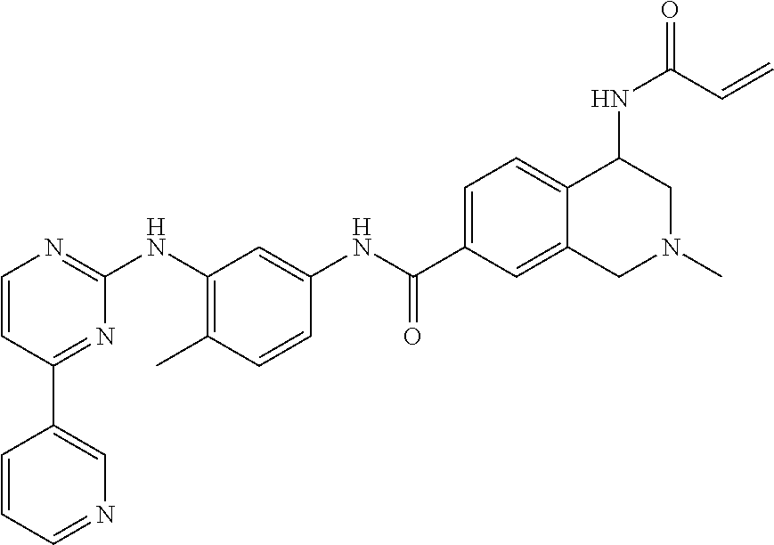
C1(C2=CN=CC=C2)=NC(NC2=C(C)C=CC(NC(C3=CC=C4C(=C3)CN(C)CC4NC(=O)C=C)=O)=C2)=NC=C1
